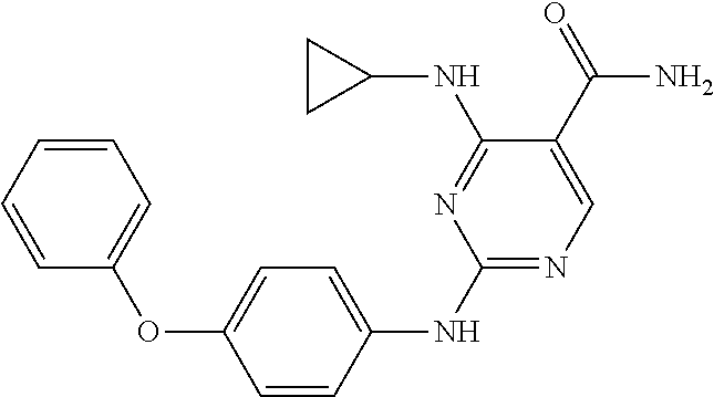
C1(NC2=CC=C(OC3=CC=CC=C3)C=C2)=NC=C(C(=O)N)C(NC2CC2)=N1
